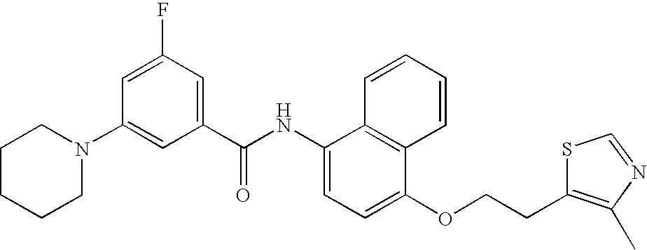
C1CCCN(C2=CC(C(NC3=CC=C(OCCC4=C(C)N=CS4)C4=C3C=CC=C4)=O)=CC(F)=C2)C1
